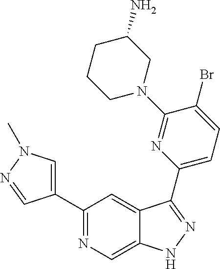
C1(C2=CN(C)N=C2)=NC=C2C(=C1)C(C1=CC=C(Br)C(N3CC(N)CCC3)=N1)=NN2
